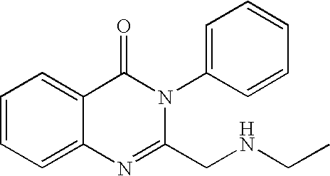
C1=CC=C2C(=C1)C(=O)N(C1=CC=CC=C1)C(CNCC)=N2
